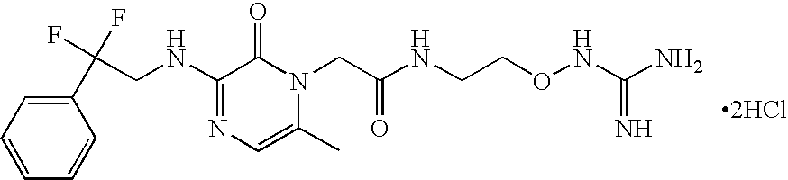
C1(C(F)(F)CNC2=NC=C(C)N(CC(NCCONC(N)=N)=O)C2=O)=CC=CC=C1.[2HCl]
